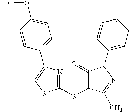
C1(SC2C(=O)N(C3=CC=CC=C3)N=C2C)=NC(C2=CC=C(OC)C=C2)=CS1
